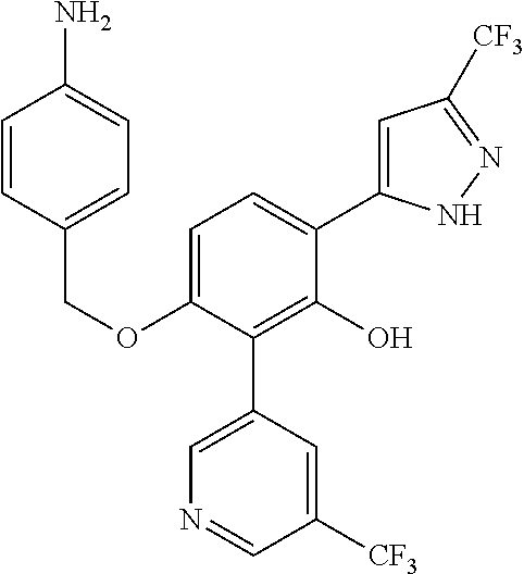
C1(OCC2=CC=C(N)C=C2)=CC=C(C2=CC([CF3])=NN2)C(O)=C1C1=CN=CC([CF3])=C1
